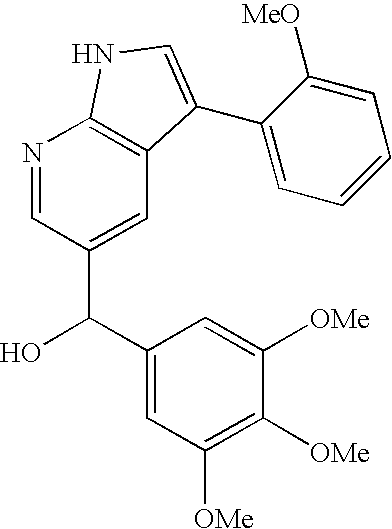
N1=CC(C(C2=CC([OMe])=C([OMe])C([OMe])=C2)O)=CC2=C1NC=C2C1=CC=CC=C1[MeO]
